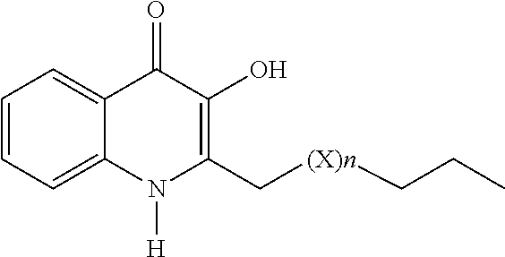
C1=CC=C2C(=C1)C(=O)C(O)=C(C[(X)n]CCC)N2[H]
